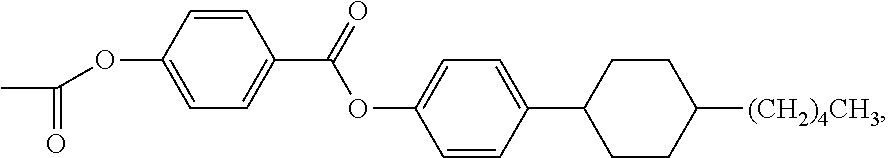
C1=CC(C(OC2=CC=C(C3CCC([(CH2)4CH3])CC3)C=C2)=O)=CC=C1OC(C)=O
